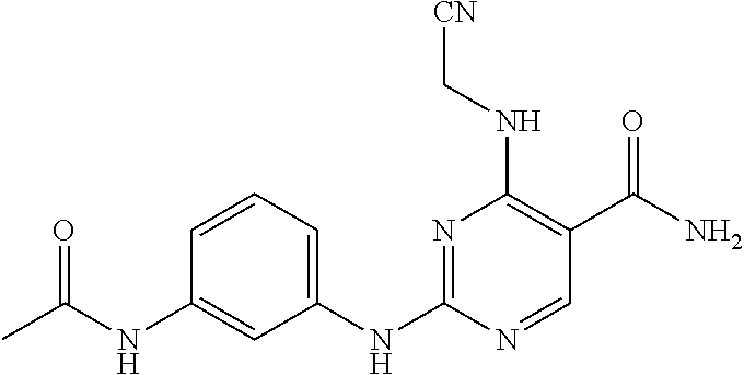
C1(NC2=NC(NC[CN])=C(C(N)=O)C=N2)=CC=CC(NC(C)=O)=C1
